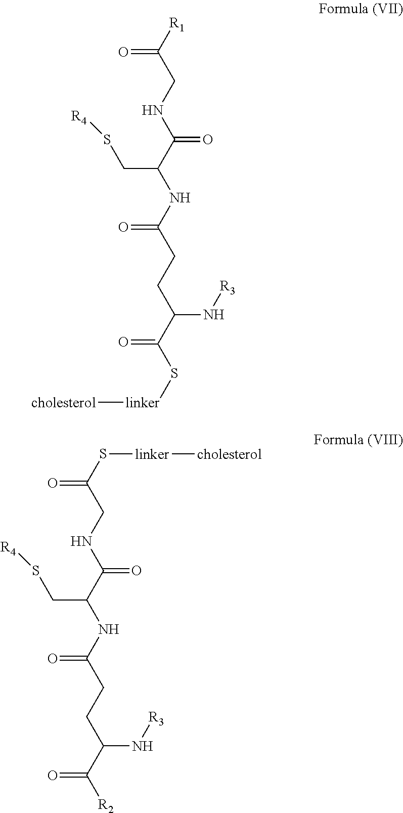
S(C(CNC(C(NC(CCC(C([R2])=O)N[R3])=O)CS[R4])=O)=O)[linker][cholesterol].[R1]C(CNC(C(NC(CCC(C(S[linker][cholesterol])=O)N[R3])=O)CS[R4])=O)=O
